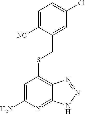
S(C1=C2C(=NC(N)=C1)NN=N2)CC1=CC(Cl)=CC=C1[NC]
